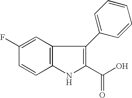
C12=C(NC(C(O)=O)=C1C1=CC=CC=C1)C=CC(F)=C2
